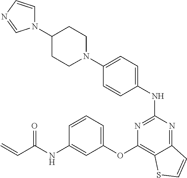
N1(C2=CC=C(NC3=NC(OC4=CC=CC(NC(C=C)=O)=C4)=C4C(=N3)C=CS4)C=C2)CCC(N2C=CN=C2)CC1
